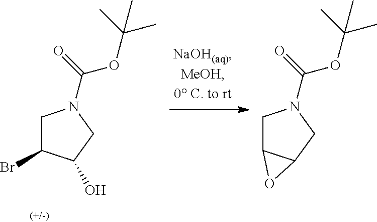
C1C2C(CN1C(=O)OC(C)(C)C)O2.C1C(Br)C(O)CN1C(=O)OC(C)(C)C
